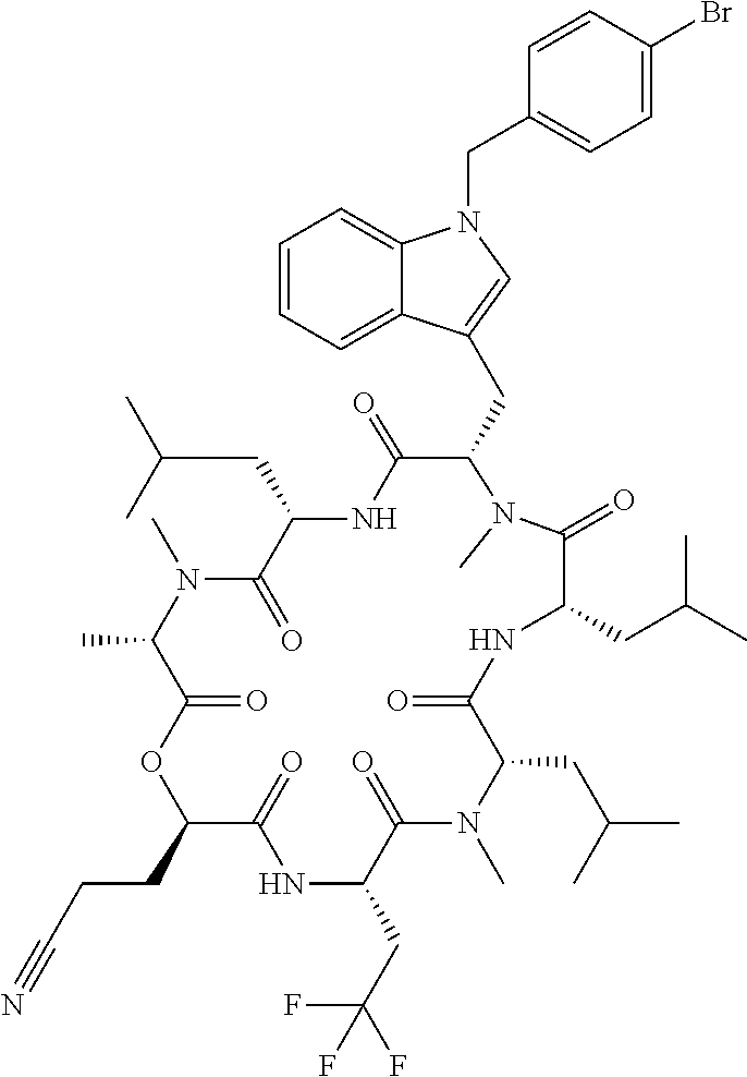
C(C1C(=O)NC(CC(C)C)C(=O)N(C)C(C)C(=O)OC(CCC#N)C(=O)NC(CC(F)(F)F)C(=O)N(C)C(CC(C)C)C(=O)NC(CC(C)C)C(=O)N1C)C1=CN(CC2=CC=C(Br)C=C2)C2=CC=CC=C21
